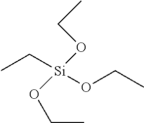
C([Si](OCC)(OCC)OCC)C
